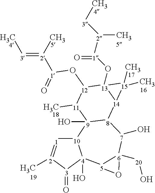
[10]12[1]=[2](C)[3](=O)[4]1(O)[5]1[6]([20]O)([7](O)[8]3[9]2(O)[11](C)[12](O[1](=O)[2](=[3]C)C)[13]2(O[1]([2]([3]C)C)=O)[14]3[15]2(C)C)O1
